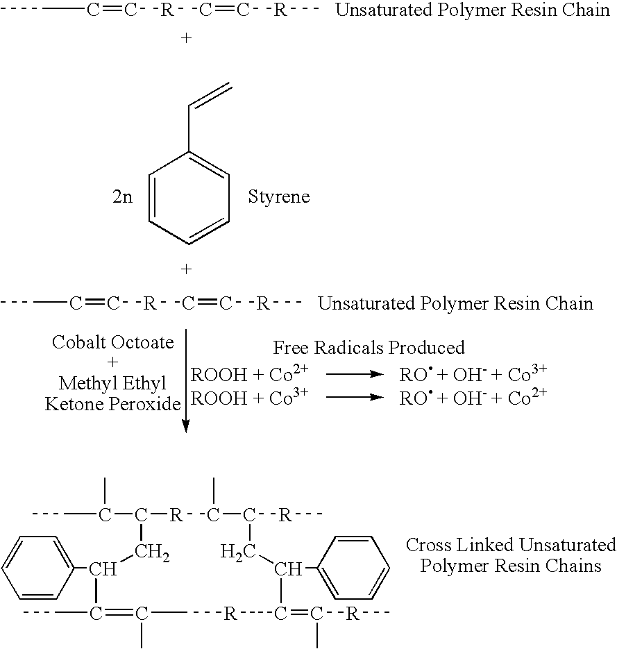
CCC=C[R]C=C[R]C.CCC(C1[R]C(C)C([R]C)CC(C2=CC=CC=C2)C(=C(C)[R]C)[R]CC(C)=C(CC)C(C2=CC=CC=C2)C1)C.C(=C[R]C=C[R]C)CC.C1=CC=CC=C1C=C
